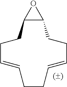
C12C(CCC=CCCC=CCC1)O2
